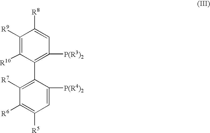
C1(C2=C([R7])C([R6])=C([R5])C=C2[P(R4)2])=C([P(R3)2])C=C([R8])C([R9])=C1[R10]
